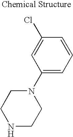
N1CCN(C2=CC=CC(Cl)=C2)CC1
